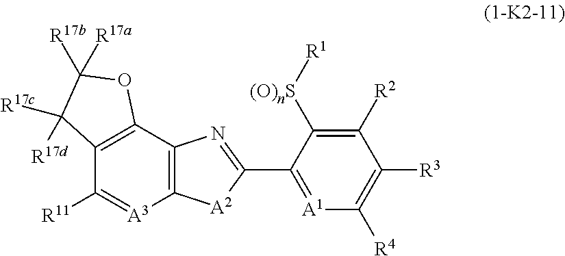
C12=C(C3=C(C([R11])=[A3]1)C([R17c])([R17d])C([R17b])([R17a])O3)N=C(C1=[A1]C([R4])=C([R3])C([R2])=C1[(O)nS][R1])[A2]2
